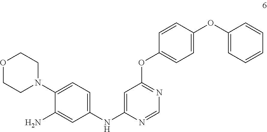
C1=CC(OC2=CC=C(OC3=NC=NC(NC4=CC=C(N5CCOCC5)C(N)=C4)=C3)C=C2)=CC=C1
